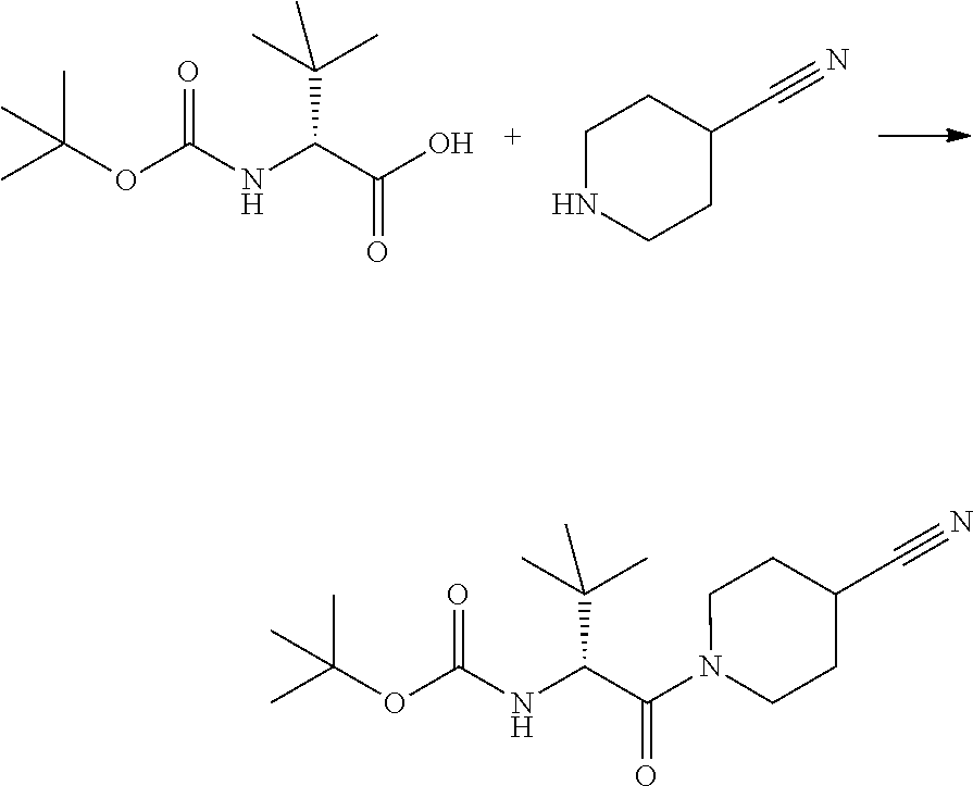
O(C(=O)NC(C(O)=O)C(C)(C)C)C(C)(C)C.C1NCCC(C#N)C1.O(C(=O)NC(C(N1CCC(C#N)CC1)=O)C(C)(C)C)C(C)(C)C
